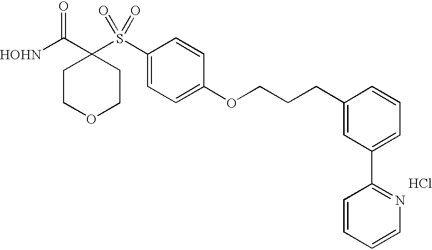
[HOHN]C(C1(S(C2=CC=C(OCCCC3=CC(C4=NC=CC=C4)=CC=C3)C=C2)(=O)=O)CCOCC1)=O.Cl
